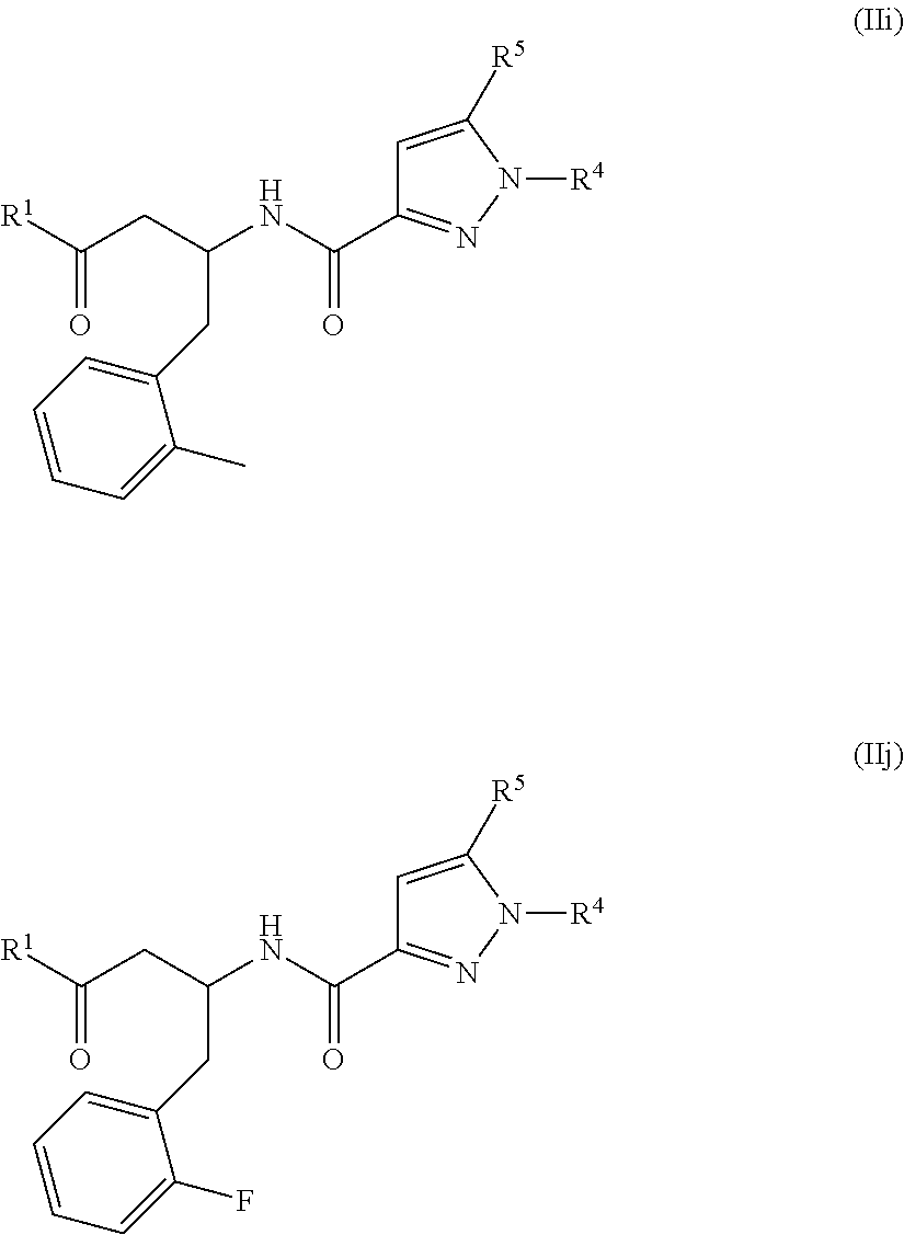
[R1]C(CC(NC(C1=NN([R4])C([R5])=C1)=O)CC1=CC=CC=C1C)=O.[R1]C(CC(NC(C1=NN([R4])C([R5])=C1)=O)CC1=CC=CC=C1F)=O
